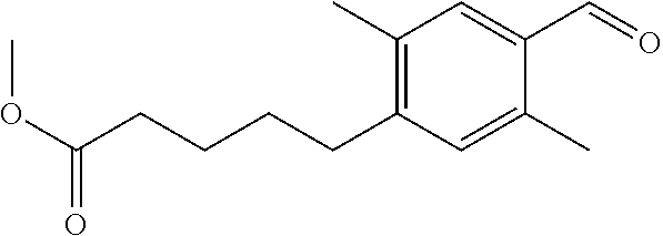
C(CCCCC1=C(C)C=C(C=O)C(C)=C1)(OC)=O
